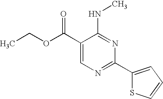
C1(C(OCC)=O)=CN=C(C2=CC=CS2)N=C1NC
